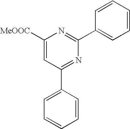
C1([MeOOC])=CC(C2=CC=CC=C2)=NC(C2=CC=CC=C2)=N1
